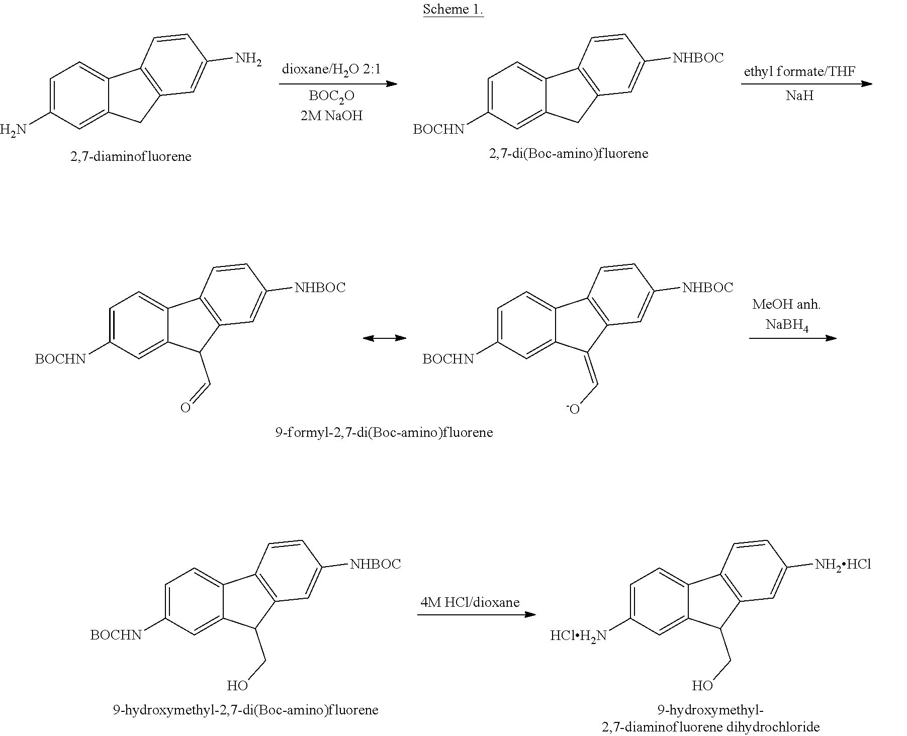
C1=C(N)C=C2C(=C1)C1=C(C2)C=C(N)C=C1.C1=C([BOCHN])C=C2C(=C1)C1=C(C2)C=C([NHBOC])C=C1.[Na].C1=C([BOCHN])C=C2C(=C1)C1=C(C2C=O)C=C([NHBOC])C=C1.C1=C([BOCHN])C=C2C(=C1)C1=C(C2=C[-O])C=C([NHBOC])C=C1.C1=C([BOCHN])C=C2C(=C1)C1=C(C2CO)C=C([NHBOC])C=C1.C1=C([HClH2N])C=C2C(=C1)C1=C(C2CO)C=C([NH2HCl])C=C1
